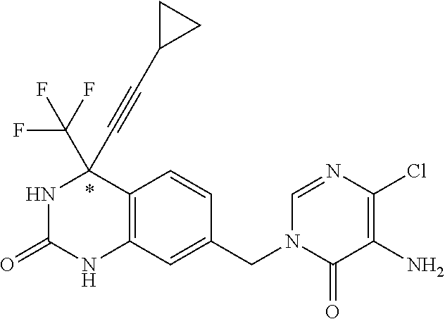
N1C(=O)NC2=C(C1(C#CC1CC1)C(F)(F)F)C=CC(CN1C(=O)C(N)=C(Cl)N=C1)=C2
